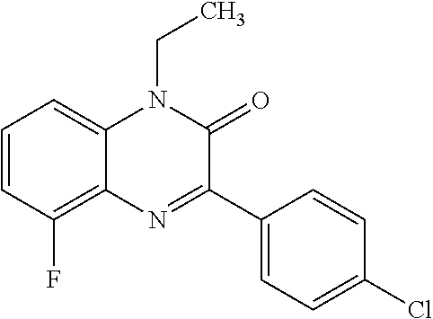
C1=CC(F)=C2C(=C1)N(CC)C(=O)C(C1=CC=C(Cl)C=C1)=N2
